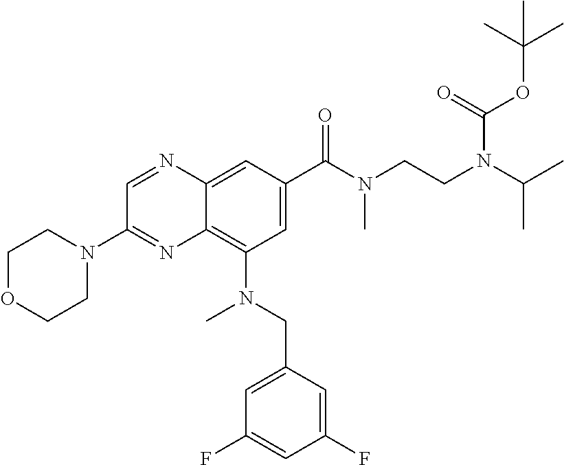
C1OCCN(C2=NC3=C(N(C)CC4=CC(F)=CC(F)=C4)C=C(C(N(CCN(C(C)C)C(=O)OC(C)(C)C)C)=O)C=C3N=C2)C1
